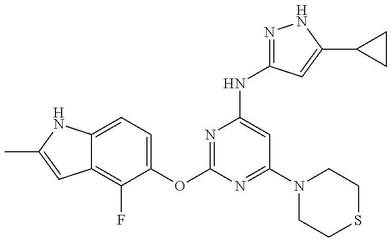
C12=C(F)C(OC3=NC(NC4=NNC(C5CC5)=C4)=CC(N4CCSCC4)=N3)=CC=C1NC(C)=C2
